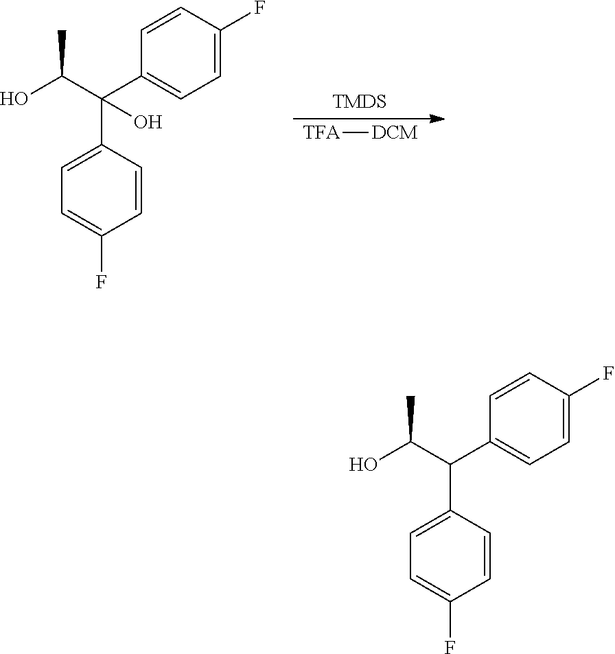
C1=C(C(C(O)C)(C2=CC=C(F)C=C2)O)C=CC(F)=C1.[TMDS].[TFA][DCM].C1=C(C(C(O)C)C2=CC=C(F)C=C2)C=CC(F)=C1
